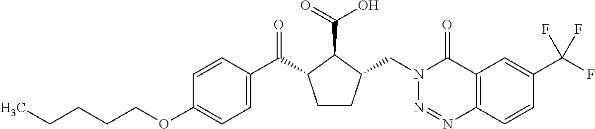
C(OC1=CC=C(C(=O)C2CCC(CN3N=NC4=C(C3=O)C=C(C(F)(F)F)C=C4)C2C(=O)O)C=C1)CCCC
